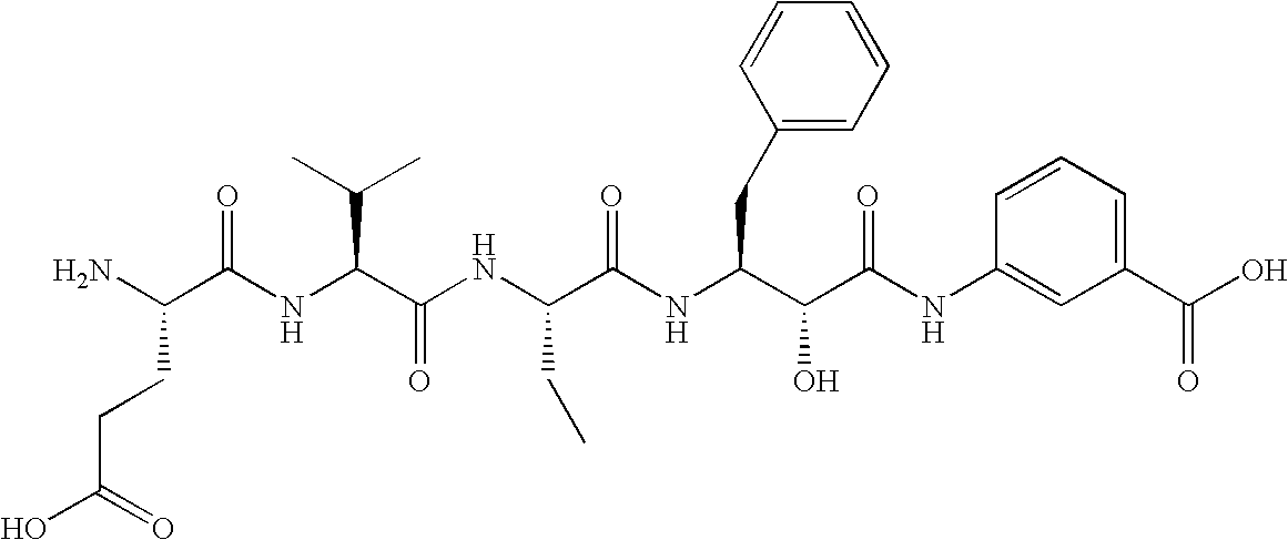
C(C(O)=O)CC(N)C(=O)NC(C(C)C)C(=O)NC(CC)C(=O)NC(CC1=CC=CC=C1)C(O)C(=O)NC1=CC(C(O)=O)=CC=C1
